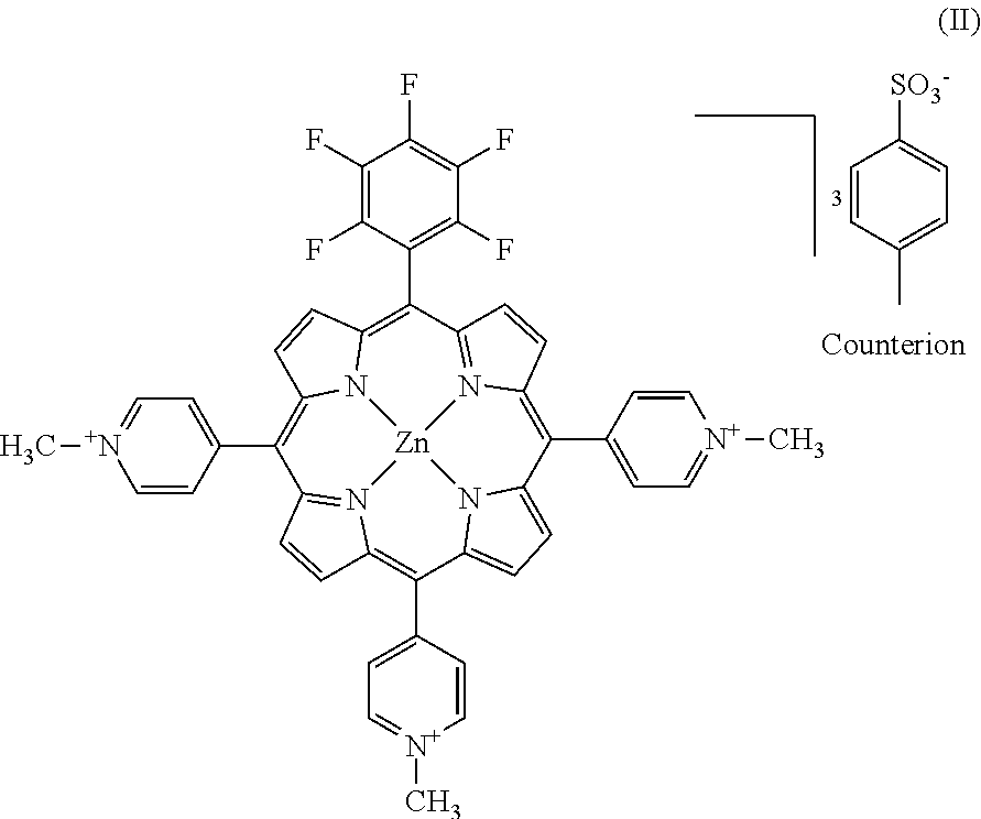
C1(C2=CC=[N+](C)C=C2)=C2N3=C(C=C2)C(C2=C(F)C(F)=C(F)C(F)=C2F)=C2N4C(=C(C5=CC=[N+](C)C=C5)C5=N6C(=C(C7=CC=[N+](C)C=C7)C7=CC=C1N7[Zn]346)C=C5)C=C2.C1=CC(C)=CC=C1[SO3-]
